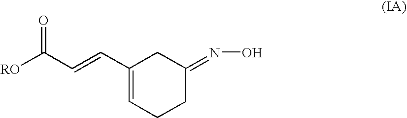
[RO]C(C=CC1=CCCC(=NO)C1)=O
